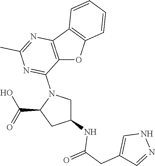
C12=C(C3=C(O1)C=CC=C3)N=C(C)N=C2N1C(C(=O)O)CC(NC(=O)CC2=CNN=C2)C1
